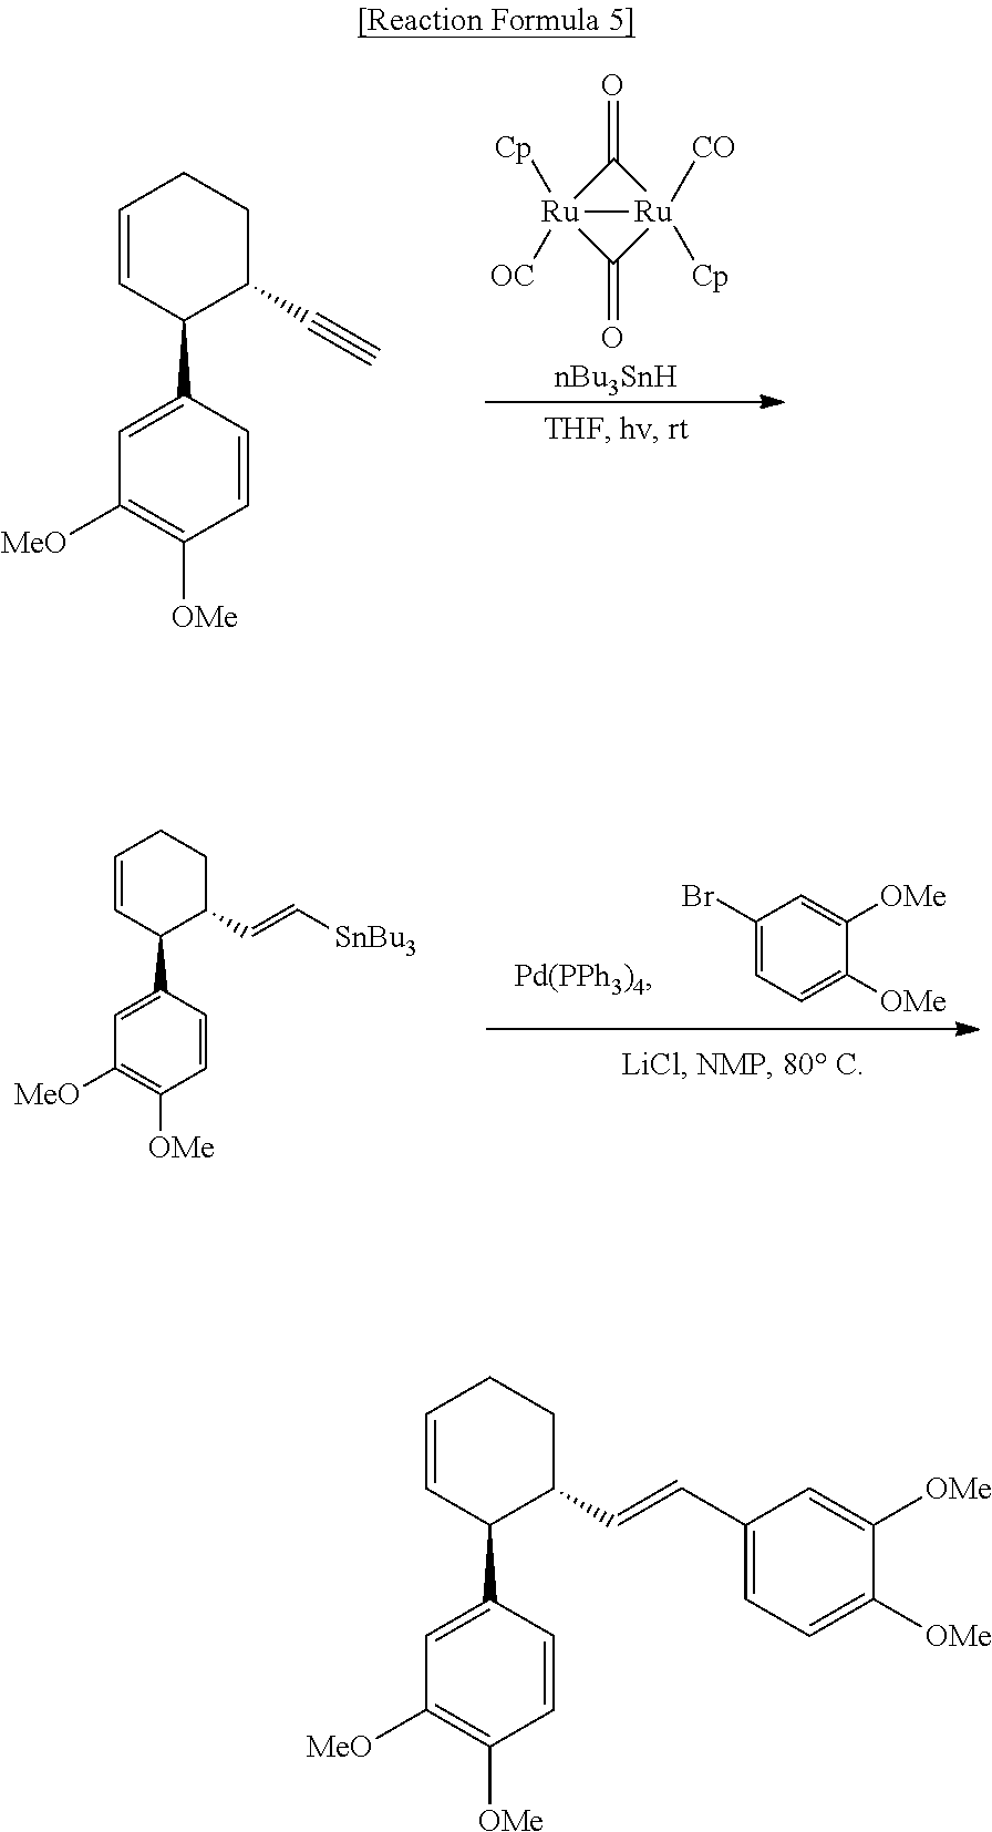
C1([MeO])=C([OMe])C=CC(C2C(C#C)CCC=C2)=C1.[nBu3SnH].C1(=O)[Ru]2([Cp])([OC])C(=O)[Ru]12([CO])[Cp].C1([MeO])=C([OMe])C=CC(C2C(C=C[SnBu3])CCC=C2)=C1.C1(Br)=CC=C([OMe])C([OMe])=C1.C1([MeO])=C([OMe])C=CC(C2C(C=CC3=CC=C([OMe])C([OMe])=C3)CCC=C2)=C1
